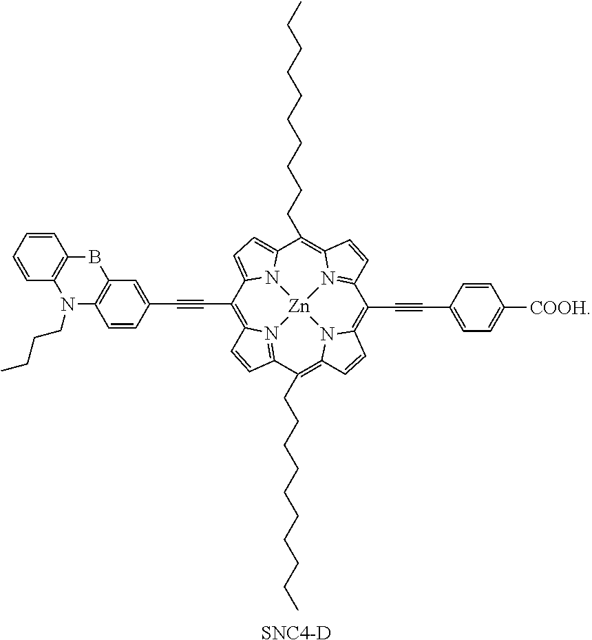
C1(C#CC2=CC3=C(C=C2)N(CCCC)C2=C(B3)C=CC=C2)=C2N3=C(C=C2)C(CCCCCCCCCC)=C2N4C(=C(C#CC5=CC=C([COOH])C=C5)C5=N6C(=C(CCCCCCCCCC)C7=CC=C1N7[Zn]643)C=C5)C=C2.[SNC4-D]
